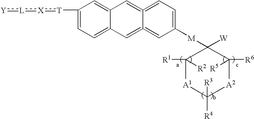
[T](:[X]:[L]:[Y])C1=CC=C2C(=C1)C=C1=CC=C([M]C3([W])C([R1])([R2])[A1]C([R3])([R4])[A2]C3([R6])[R5])C=C1=C2
